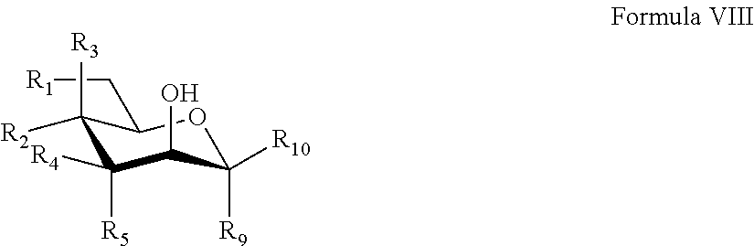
C1([R3])([R2])C([R4])([R5])C(O)C([R9])([R10])OC1C[R1]
